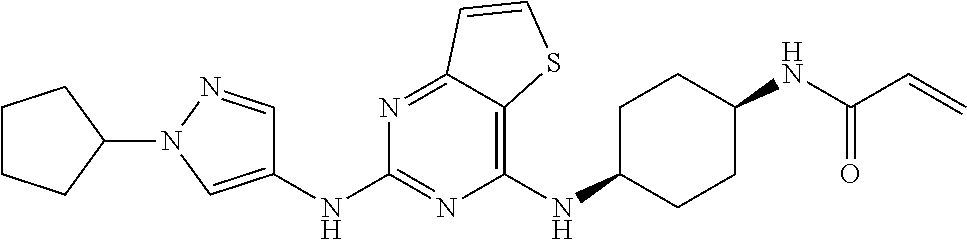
C1(NC2CCC(NC(C=C)=O)CC2)=C2C(=NC(NC3=CN(C4CCCC4)N=C3)=N1)C=CS2
